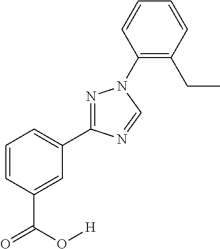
C1=CC=C(C2=NN(C3=C(CC)C=CC=C3)C=N2)C=C1C(O[H])=O
